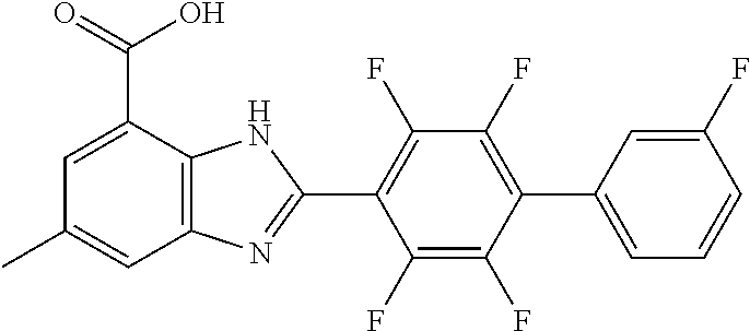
C1(F)=C(F)C(C2=CC=CC(F)=C2)=C(F)C(F)=C1C1=NC2=C(N1)C(C(O)=O)=CC(C)=C2
